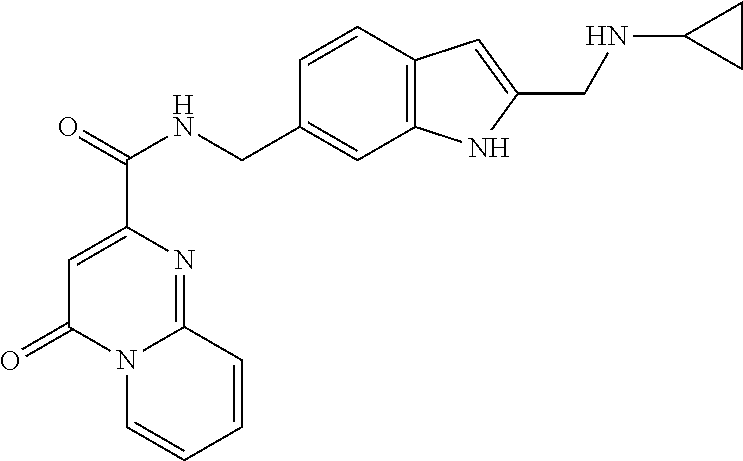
C1=C(C(=O)NCC2=CC3=C(C=C2)C=C(CNC2CC2)N3)N=C2N(C1=O)C=CC=C2
